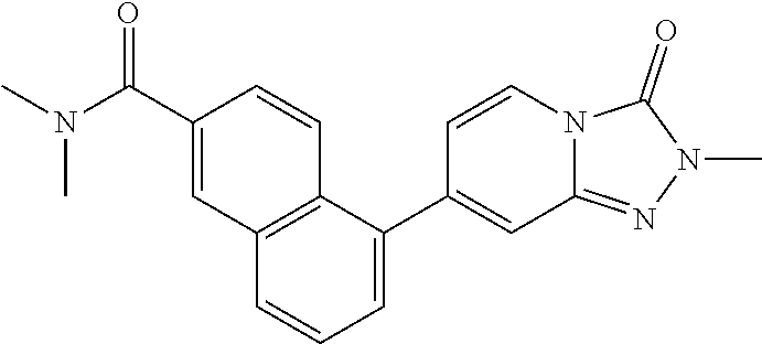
C1(C(N(C)C)=O)=CC2=C(C=C1)C(C1=CC3=NN(C)C(=O)N3C=C1)=CC=C2
